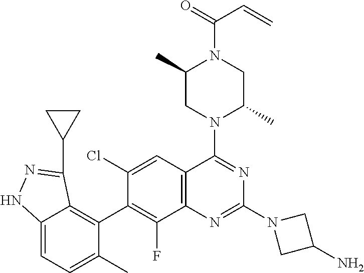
C12=CC=C(C)C(C3=C(F)C4=C(C=C3Cl)C(N3C(C)CN(C(=O)C=C)C(C)C3)=NC(N3CC(N)C3)=N4)=C1C(C1CC1)=NN2
